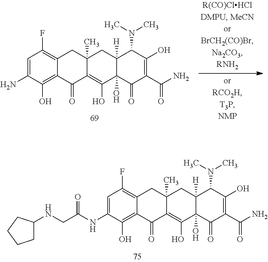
C1=C(N)C(O)=C2C(=C1F)CC1(C)C(=C(O)C3(O)C([H])(C1)C(N(C)C)C(O)=C(C(N)=O)C3=O)C2=O.C1=C(NC(CNC2CCCC2)=O)C(O)=C2C(=C1F)CC1(C)C(=C(O)C3(O)C([H])(C1)C(N(C)C)C(O)=C(C(N)=O)C3=O)C2=O
